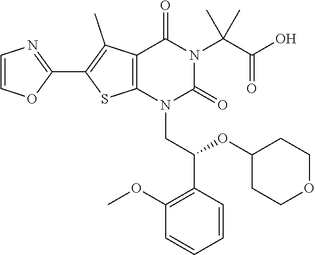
COC1=C(C(OC2CCOCC2)CN2C(=O)N(C(C(=O)O)(C)C)C(=O)C3=C2SC(C2=NC=CO2)=C3C)C=CC=C1
